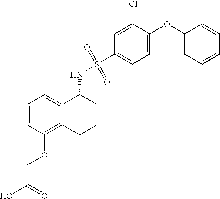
C1=CC(OCC(O)=O)=C2C(=C1)C(NS(=O)(=O)C1=CC=C(OC3=CC=CC=C3)C(Cl)=C1)CCC2
